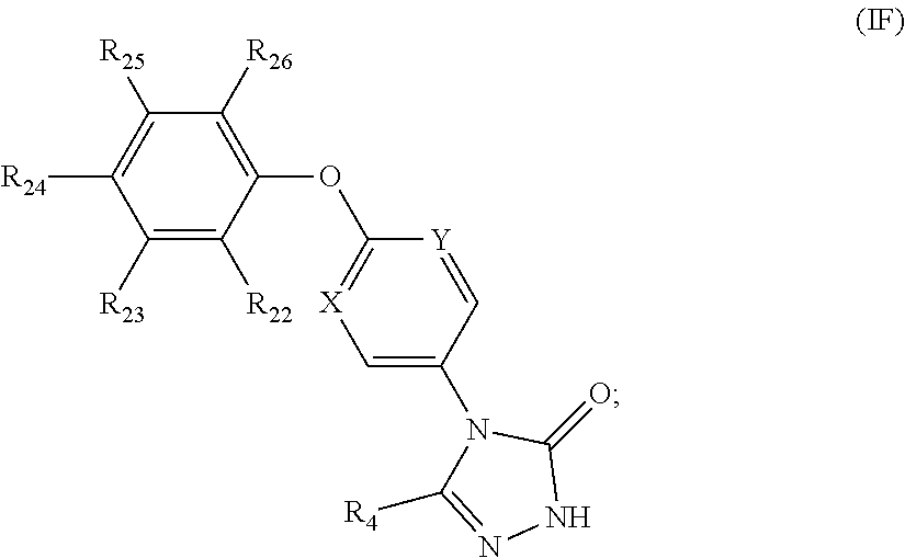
C1([R23])=C([R22])C(OC2=[X]C=C(N3C([R4])=NNC3=O)C=[Y]2)=C([R26])C([R25])=C1[R24]
